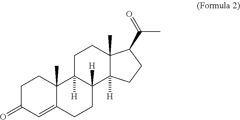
C1C(=O)C=C2C(C)(C1)C1([H])C([H])(CC2)C2([H])C(C)(CC1)C(C(=O)C)CC2
